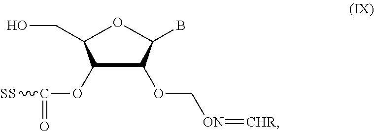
C1(OC([SS])=O)C(OC[ON]=[CHR])C(B)OC1CO
